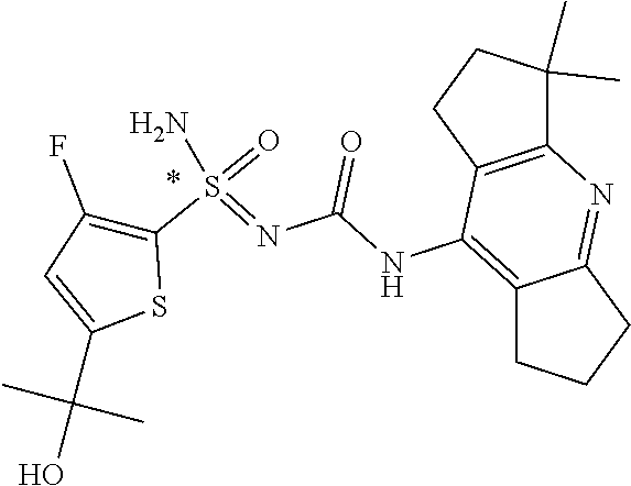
C12=C(NC(N=S(N)(C3=C(F)C=C(C(O)(C)C)S3)=O)=O)C3=C(N=C1CCC2)C(C)(C)CC3
